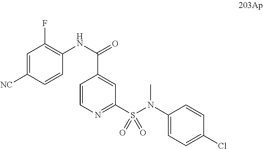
C1=C([NC])C=CC(NC(=O)C2=CC(S(N(C3=CC=C(Cl)C=C3)C)(=O)=O)=NC=C2)=C1F
